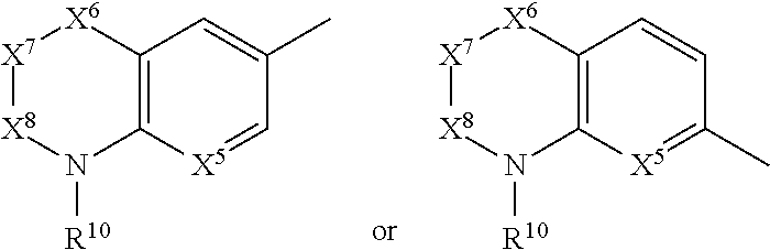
[X7]1[X8]N([R10])C2=C([X6]1)C=C(C)C=[X5]2.[X7]1[X8]N([R10])C2=C([X6]1)C=CC(C)=[X5]2
